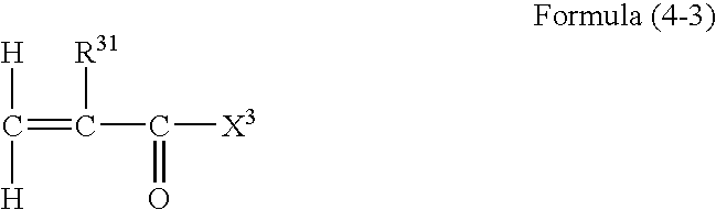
C(=C(C([X3])=O)[R31])([H])[H]
